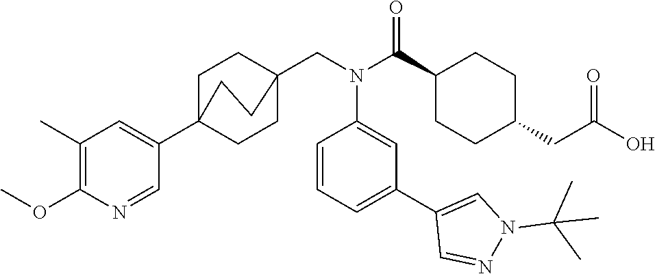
C1(C)=C(OC)N=CC(C23CCC(CN(C(C4CCC(CC(O)=O)CC4)=O)C4=CC(C5=CN(C(C)(C)C)N=C5)=CC=C4)(CC2)CC3)=C1
